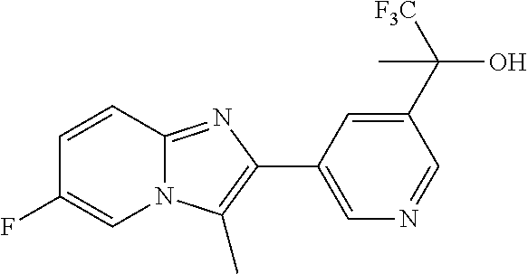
C1=CC2=NC(C3=CN=CC(C([F3C])(O)C)=C3)=C(C)N2C=C1F
